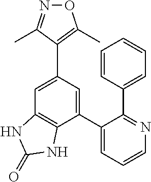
N1=C(C)C(C2=CC3=C(C(C4=CC=CN=C4C4=CC=CC=C4)=C2)NC(=O)N3)=C(C)O1
